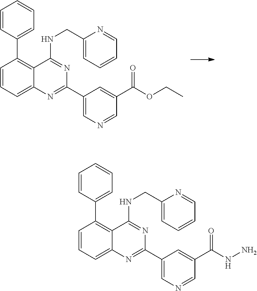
C1(C2=C3C(=CC=C2)N=C(C2=CN=CC(C(OCC)=O)=C2)N=C3NCC2=CC=CC=N2)=CC=CC=C1.C1(C2=C3C(=CC=C2)N=C(C2=CN=CC(C(NN)=O)=C2)N=C3NCC2=CC=CC=N2)=CC=CC=C1
